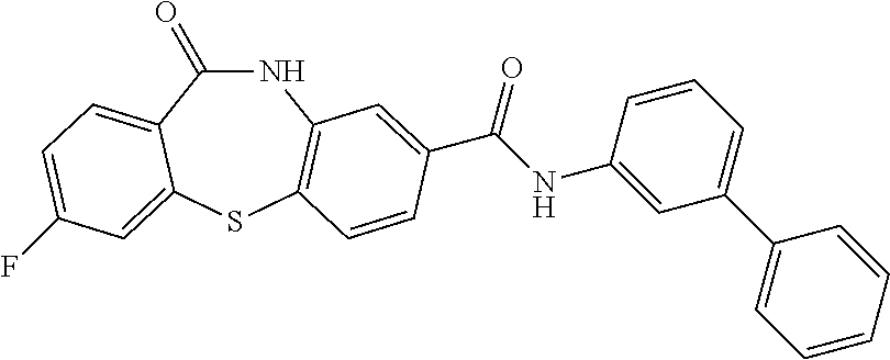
C1(=O)NC2=C(SC3=CC(F)=CC=C13)C=CC(C(NC1=CC(C3=CC=CC=C3)=CC=C1)=O)=C2
